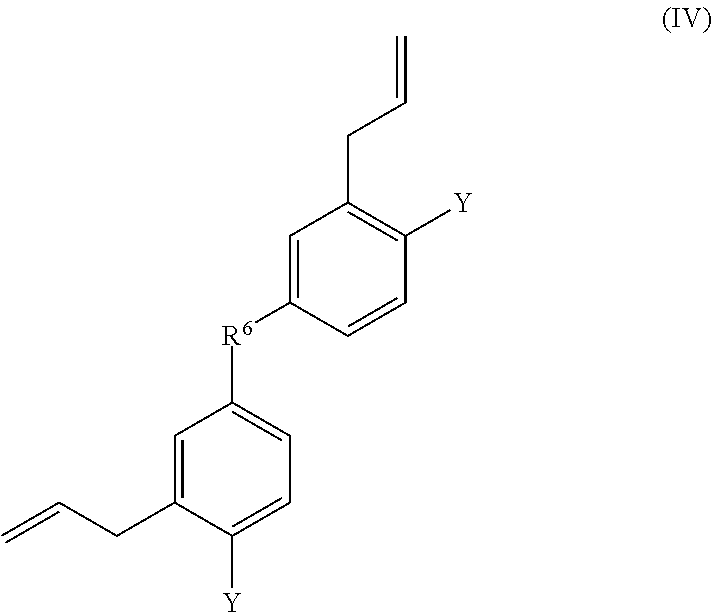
C1=C(CC=C)C([Y])=CC=C1[R6]C1=CC(CC=C)=C([Y])C=C1
